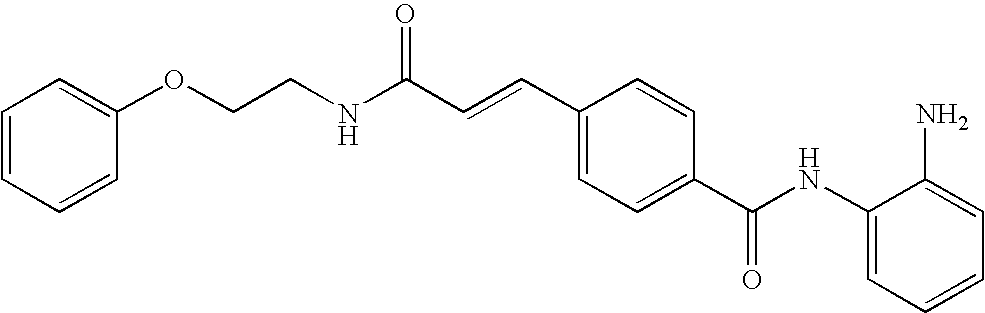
C1(NC(C2=CC=C(C=CC(NCCOC3=CC=CC=C3)=O)C=C2)=O)=CC=CC=C1N
